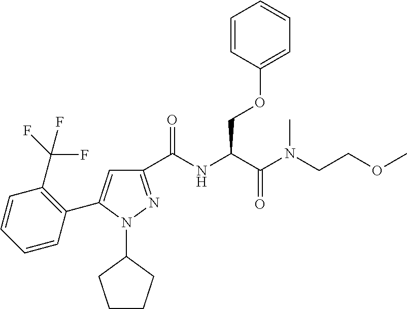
C1(C(NC(C(N(CCOC)C)=O)COC2=CC=CC=C2)=O)=NN(C2CCCC2)C(C2=C(C(F)(F)F)C=CC=C2)=C1
